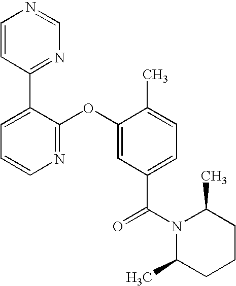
N1=C(OC2=CC(C(N3C(C)CCCC3C)=O)=CC=C2C)C(C2=NC=NC=C2)=CC=C1
